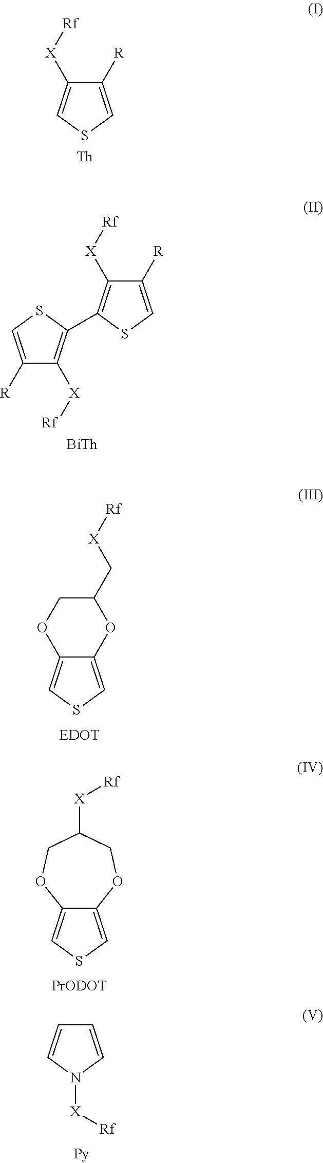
C1([R])=CSC=C1[X][Rf].[Th].C1([R])=CSC(C2=C([X][Rf])C([R])=CS2)=C1[X][Rf].[BiTh].C1(C[X][Rf])COC2=CSC=C2O1.C12=CSC=C1OCC([X][Rf])CO2.[PrODOT].C1=CN([X][Rf])C=C1
